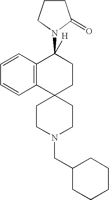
C1=CC2=C(C=C1)C1(CCC2(N2C(=O)CCC2)[H])CCN(CC2CCCCC2)CC1
